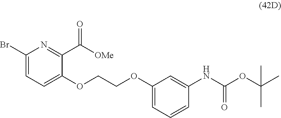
BrC1=CC=C(OCCOC2=CC=CC(NC(OC(C)(C)C)=O)=C2)C(C([OMe])=O)=N1
